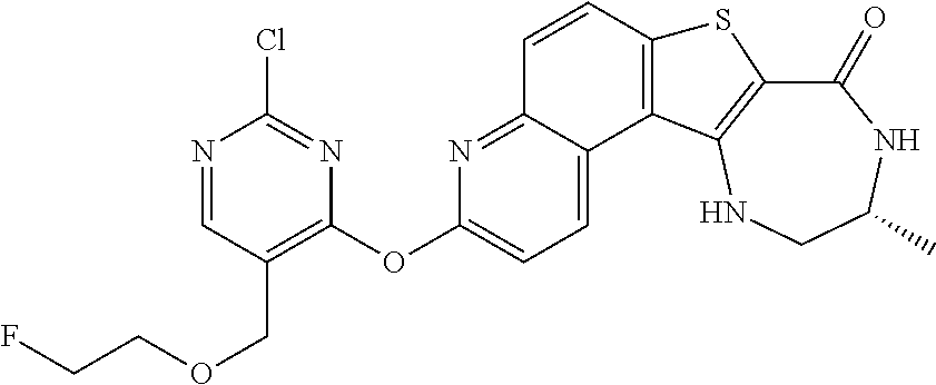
C1(=O)C2=C(NCC(C)N1)C1=C(S2)C=CC2=NC(OC3=C(COCCF)C=NC(Cl)=N3)=CC=C12
